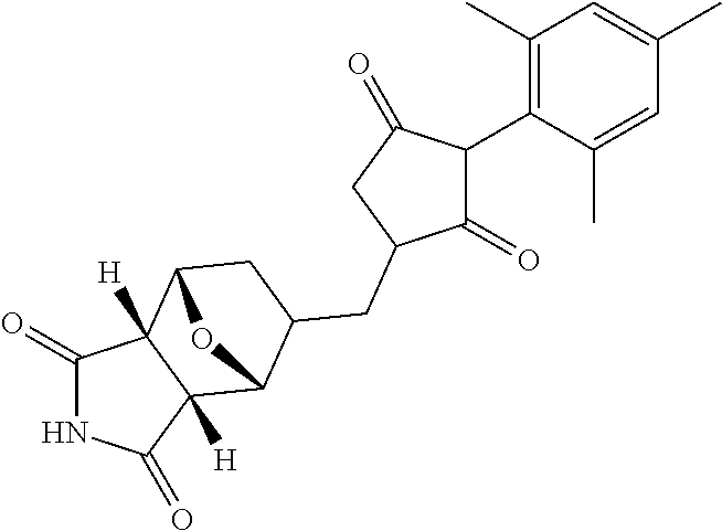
C1(=O)C(C2=C(C)C=C(C)C=C2C)C(=O)CC1CC1CC2C3([H])C(=O)NC(=O)C3([H])C1O2
